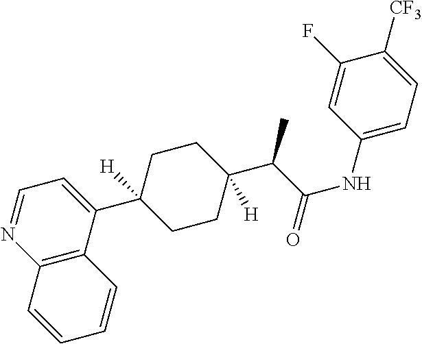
C12=C(C(C3([H])CCC(C(C(NC4=CC=C([CF3])C(F)=C4)=O)C)([H])CC3)=CC=N1)C=CC=C2
